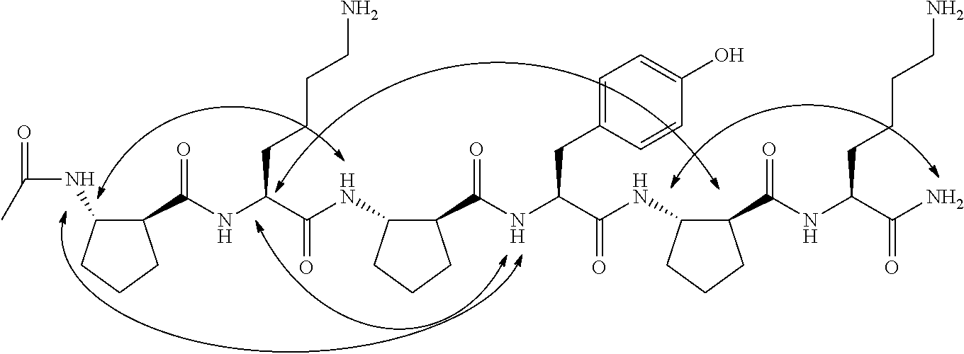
C1(C(=O)NC(C(NC2C(C(=O)NC(C(NC3C(C(=O)NC(C(N)=O)CCCCN)CCC3)=O)CC3=CC=C(O)C=C3)CCC2)=O)CCCCN)C(NC(C)=O)CCC1
